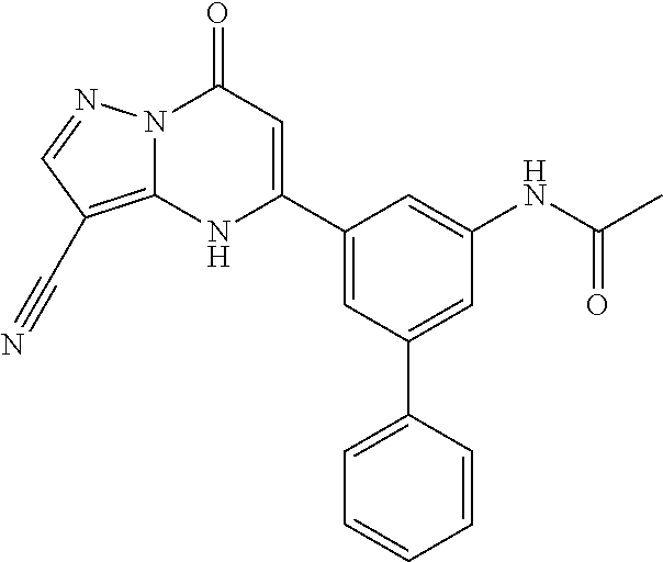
C1=C(NC(C)=O)C=C(C2=CC=CC=C2)C=C1C1=CC(=O)N2C(=C(C#N)C=N2)N1
